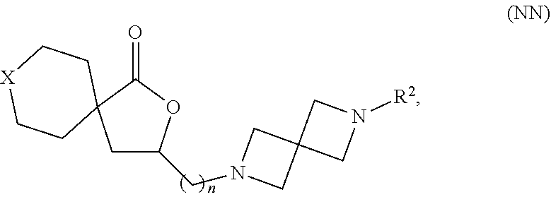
C1C(CN2CC3(C2)CN([R2])C3)OC(=O)C12CC[X]CC2
